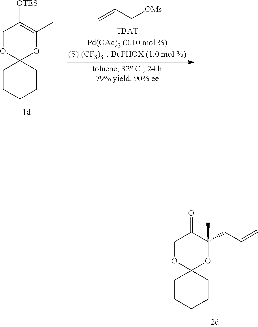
C1OC2(OC(CC=C)(C)C1=O)CCCCC2.C1OC2(OC(C)=C1[OTES])CCCCC2.C=CC[OMs]
